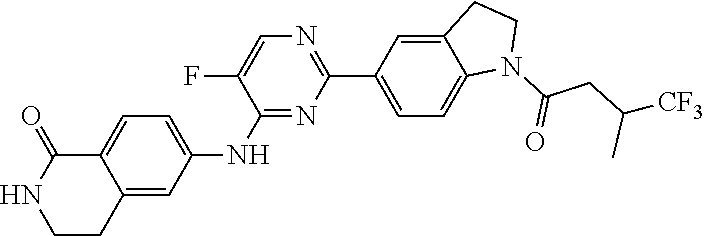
C12=CC=C(NC3=NC(C4=CC=C5C(=C4)CCN5C(CC([CF3])C)=O)=NC=C3F)C=C1CCNC2=O
